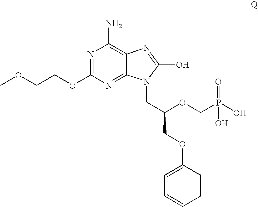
C12=NC(OCCOC)=NC(N)=C1N=C(O)N2CC(COC1=CC=CC=C1)OCP(O)(=O)O
